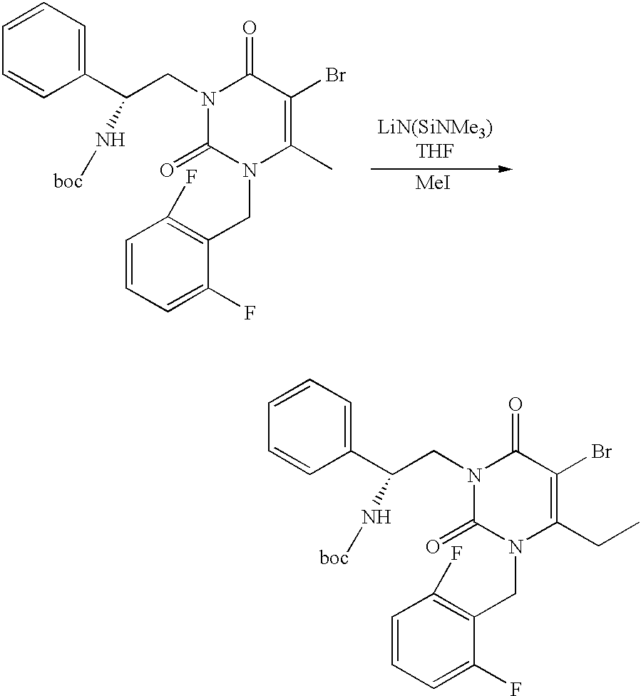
C1(C(CN2C(=O)N(CC3=C(F)C=CC=C3F)C(CC)=C(Br)C2=O)N[boc])=CC=CC=C1.C1(C(CN2C(=O)N(CC3=C(F)C=CC=C3F)C(C)=C(Br)C2=O)N[boc])=CC=CC=C1
